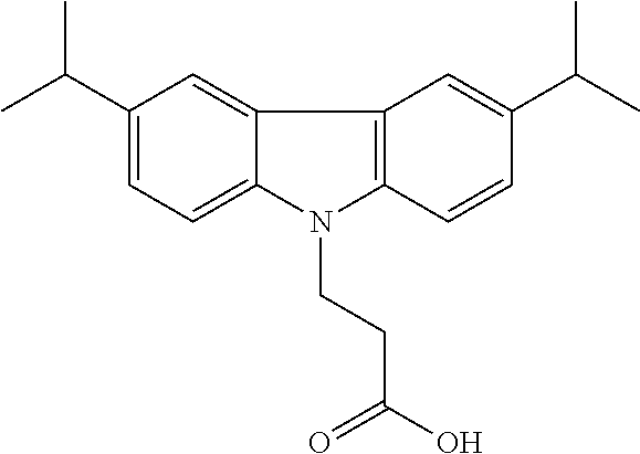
C1(C(C)C)=CC=C2C(=C1)C1=C(N2CCC(O)=O)C=CC(C(C)C)=C1
